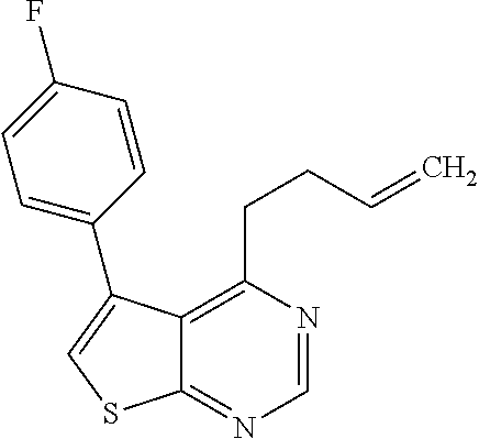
C1=NC(CCC=C)=C2C(=N1)SC=C2C1=CC=C(F)C=C1
